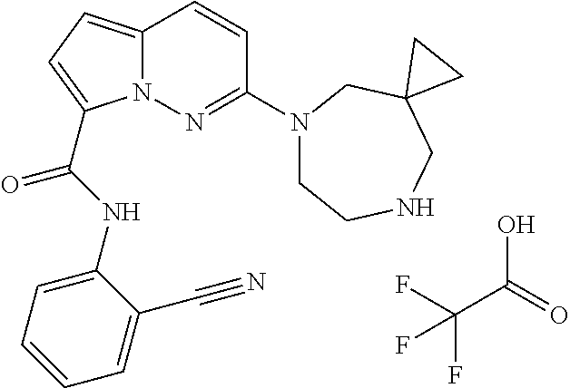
OC(=O)C(F)(F)F.C12=CC=C(C(NC3=CC=CC=C3C#N)=O)N1N=C(N1CCNCC3(C1)CC3)C=C2
